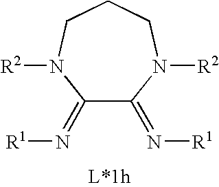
C1(=N[R1])C(=N[R1])N([R2])CCCN1[R2]
